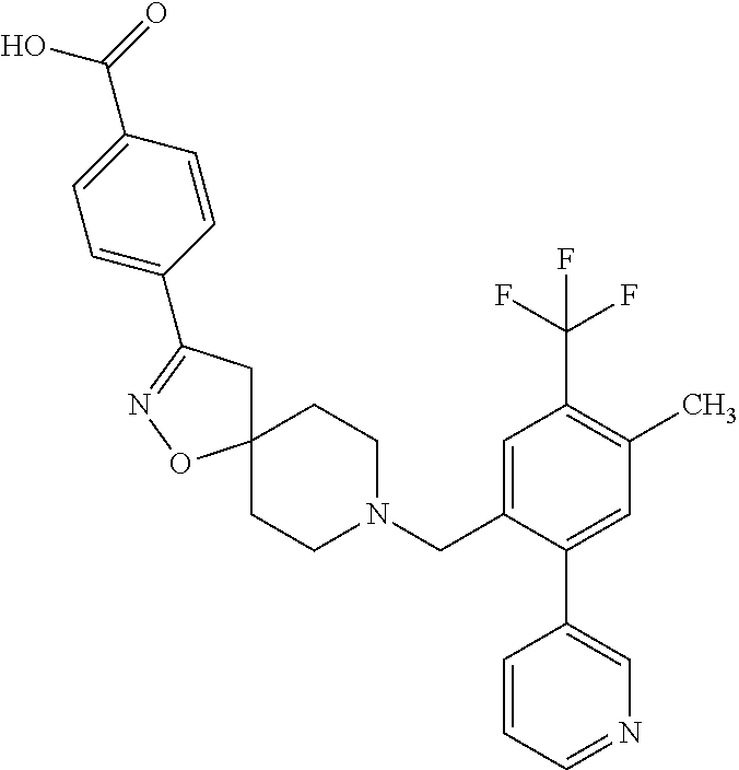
C12(CC(C3=CC=C(C(=O)O)C=C3)=NO1)CCN(CC1=CC(C(F)(F)F)=C(C)C=C1C1=CN=CC=C1)CC2
